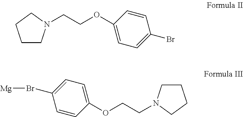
C1CCCN1CCOC1=CC=C(Br)C=C1.C1=CC(OCCN2CCCC2)=CC=C1Br[Mg]
